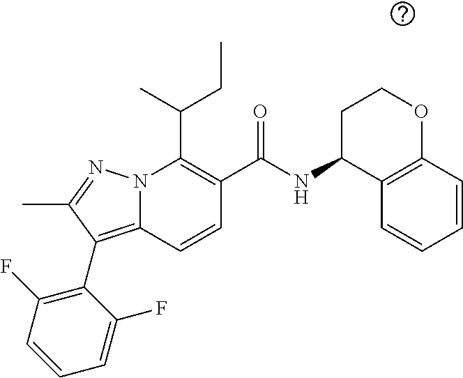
N12C(=C(C3=C(F)C=CC=C3F)C(C)=N1)C=CC(C(=O)NC1C3=C(OCC1)C=CC=C3)=C2C(C)CC
